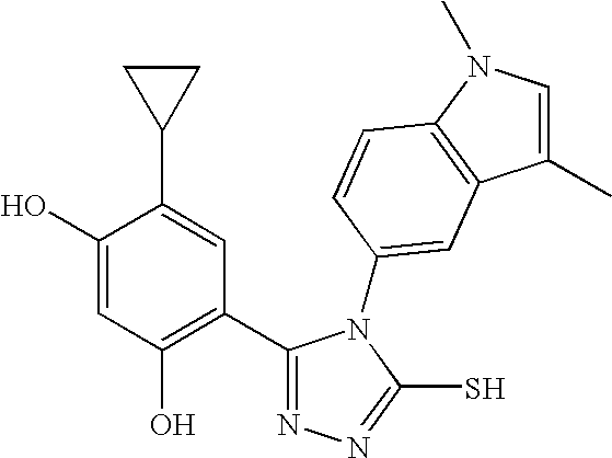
C1(O)=CC(O)=C(C2=NN=C(S)N2C2=CC3=C(N(C)C=C3C)C=C2)C=C1C1CC1
